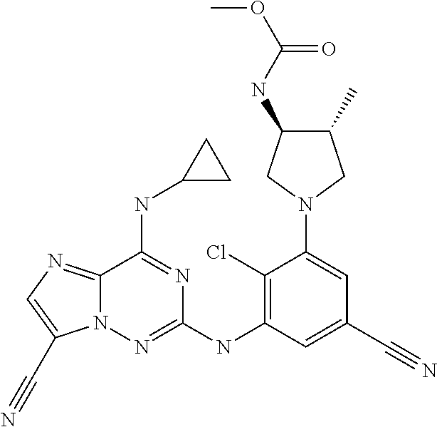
C12=NC=C(C#N)N1N=C(NC1=C(Cl)C(N3CC(NC(OC)=O)C(C)C3)=CC(C#N)=C1)N=C2NC1CC1
